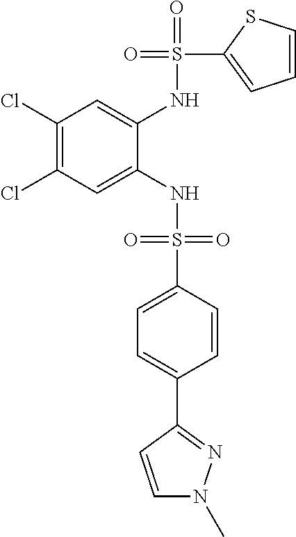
C1(Cl)=C(Cl)C=C(NS(=O)(=O)C2=CC=C(C3=NN(C)C=C3)C=C2)C(NS(=O)(C2=CC=CS2)=O)=C1
